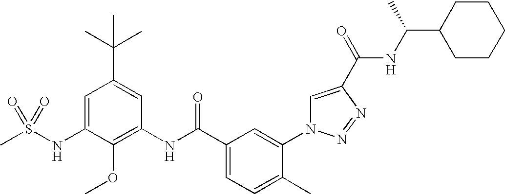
C1(NS(C)(=O)=O)=CC(C(C)(C)C)=CC(NC(C2=CC=C(C)C(N3C=C(C(=O)NC(C4CCCCC4)C)N=N3)=C2)=O)=C1OC
